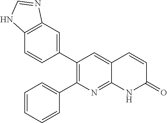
C12=C(C=C(C3=C(C4=CC=CC=C4)N=C4C(=C3)C=CC(=O)N4)C=C1)N=CN2
